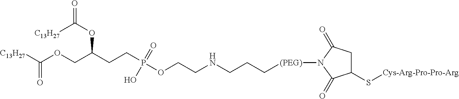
O=C(OC(CCP(OCCNCCC[(PEG)]N1C(=O)C(S[Cys-Arg-Pro-Pro-Arg])CC1=O)(=O)O)COC([C13H27])=O)[C13H27]
